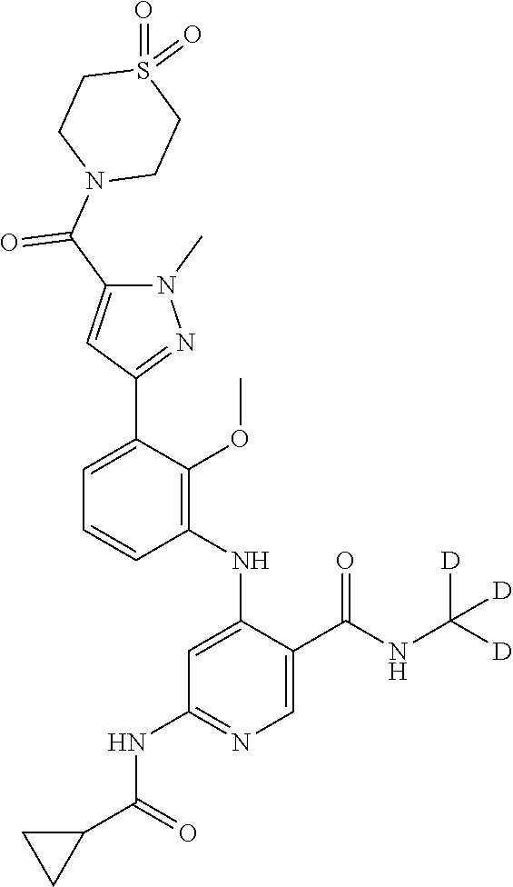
C1=CC=C(C2=NN(C)C(C(N3CCS(=O)(=O)CC3)=O)=C2)C(OC)=C1NC1=CC(NC(C2CC2)=O)=NC=C1C(NC([D])([D])[D])=O
